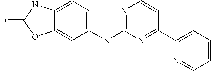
C1(NC2=NC=CC(C3=CC=CC=N3)=N2)=CC=C2C(=C1)OC(=O)N2
